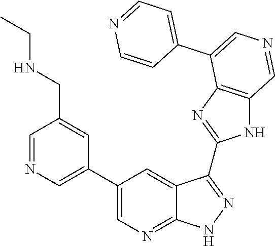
C1=NC=C(C2=CN=C3C(=C2)C(C2=NC4=C(N2)C=NC=C4C2=CC=NC=C2)=NN3)C=C1CNCC
